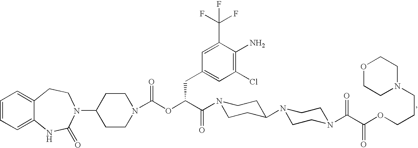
C1=CC=C2C(=C1)CCN(C1CCN(C(OC(C(=O)N3CCC(N4CCN(C(C(OCCCN5CCOCC5)=O)=O)CC4)CC3)CC3=CC(Cl)=C(N)C(C(F)(F)F)=C3)=O)CC1)C(=O)N2
